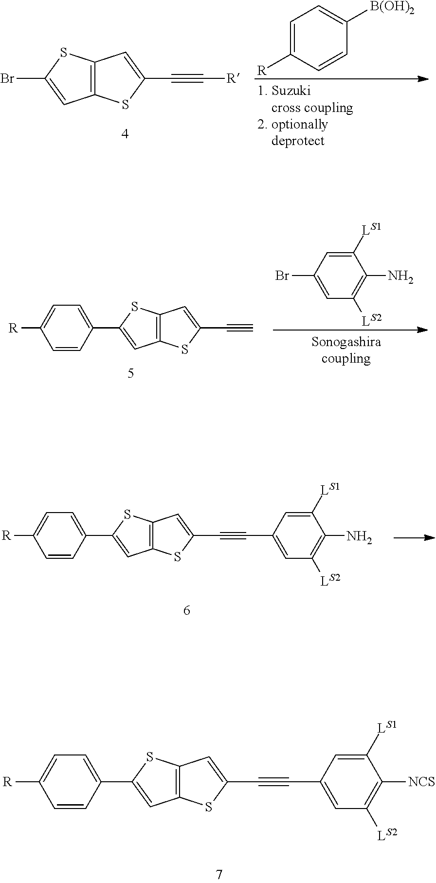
C1=C([R])C=CC([B(OH)2])=C1.C12=C(SC(Br)=C1)C=C(C#C[R])S2.C1([LS1])=CC(Br)=CC([LS2])=C1N.C12=C(SC(C3=CC=C([R])C=C3)=C1)C=C(C#C)S2.C12=C(SC(C3=CC=C([R])C=C3)=C1)C=C(C#CC1=CC([LS2])=C(N)C([LS1])=C1)S2.C12=C(SC(C3=CC=C([R])C=C3)=C1)C=C(C#CC1=CC([LS2])=C([NCS])C([LS1])=C1)S2
